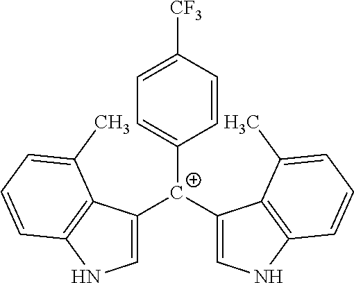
C1([C+](C2=CNC3=C2C(C)=CC=C3)C2=CNC3=C2C(C)=CC=C3)=CC=C([CF3])C=C1
